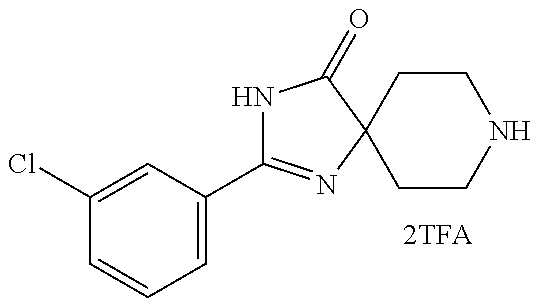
N1C(C2=CC=CC(Cl)=C2)=NC2(C1=O)CCNCC2
